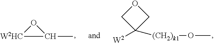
C1C([W2])([(CH2)k1]OC)CO1.O1[W2HC]C1C
